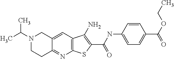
C12=C(C=C3C(=N1)CCN(C(C)C)C3)C(N)=C(C(NC1=CC=C(C(=O)OCC)C=C1)=O)S2
